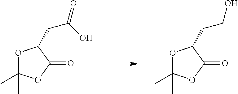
O1C(C)(C)OC(=O)C1CC(O)=O.O1C(C)(C)OC(=O)C1CCO
